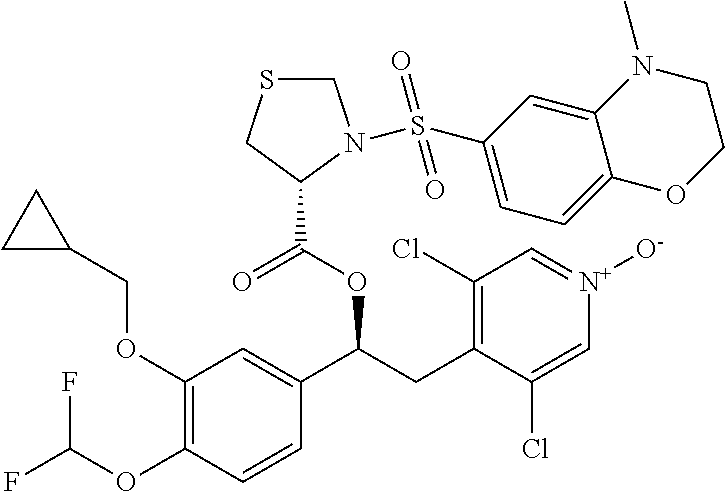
C1(OCC2CC2)=C(OC(F)F)C=CC(C(CC2=C(Cl)C=[N+]([O-])C=C2Cl)OC(=O)C2CSCN2S(C2=CC=C3C(=C2)N(C)CCO3)(=O)=O)=C1
